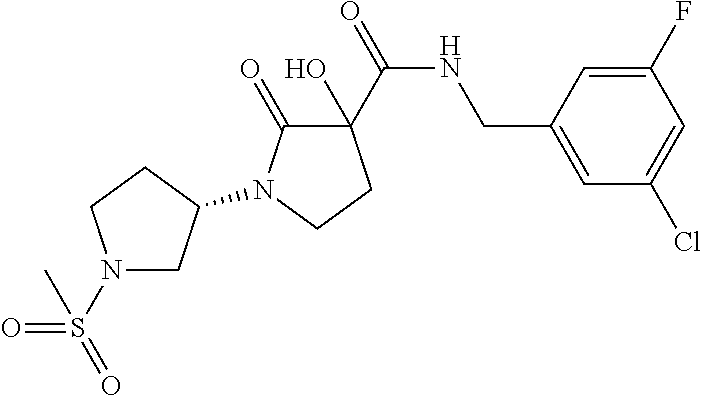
C1(=O)C(O)(C(NCC2=CC(Cl)=CC(F)=C2)=O)CCN1C1CN(S(=O)(=O)C)CC1
